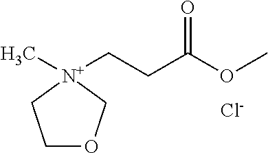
C1OC[N+](C)(CCC(OC)=O)C1.[Cl-]
